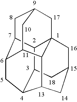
C12C3CC4CC1C1C5(C4)CC4CC1C(C2)C(C35)C4
